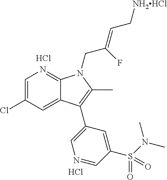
C1=C(Cl)C=C2C(=N1)N(CC(=CC[NH2HCl])F)C(C)=C2C1=CN=CC(S(N(C)C)(=O)=O)=C1.Cl.Cl
